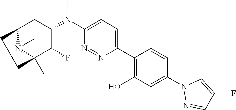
C1(N(C2=CC=C(C3=C(O)C=C(N4N=CC(F)=C4)C=C3)N=N2)C)CC2CCC(C)(C1F)N2C
